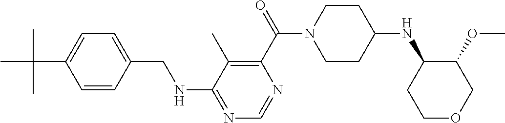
C1=CC(CNC2=NC=NC(C(=O)N3CCC(NC4CCOCC4OC)CC3)=C2C)=CC=C1C(C)(C)C
